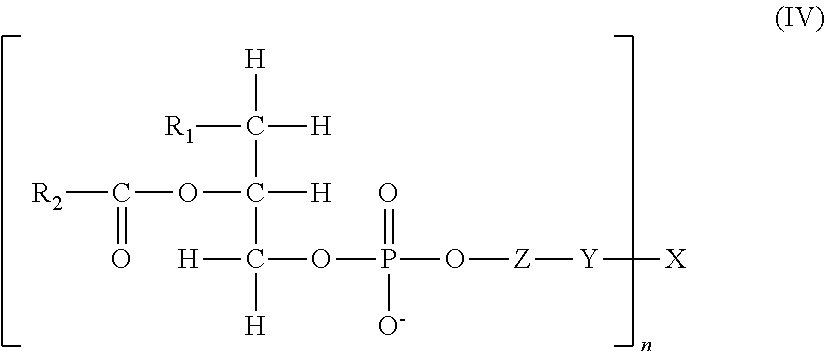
[R1]C([H])([H])C(OC([R2])=O)([H])C([H])(OP(O[Z][Y][X])(=O)[O-])[H]
